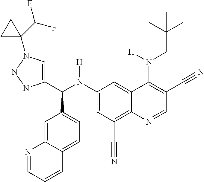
C1(N(C(C2=CN(C3(C(F)F)CC3)NN2)C2=CC=C3C(=C2)N=CC=C3)[H])=CC(C#N)=C2C(=C1)C(N(CC(C)(C)C)[H])=C(C#N)C=N2
